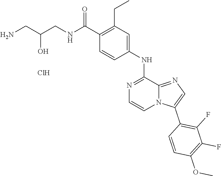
COC1=C(F)C(F)=C(C2=CN=C3N2C=CN=C3NC2=CC(CC)=C(C(NCC(CN)O)=O)C=C2)C=C1.Cl
